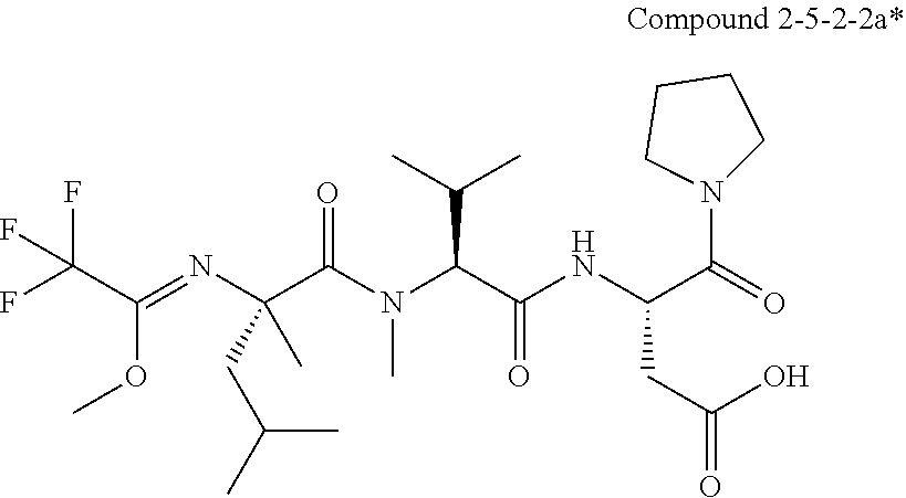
O(C(C(F)(F)F)=NC(C(N(C(C(NC(CC(O)=O)C(=O)N1CCCC1)=O)C(C)C)C)=O)(C)CC(C)C)C
